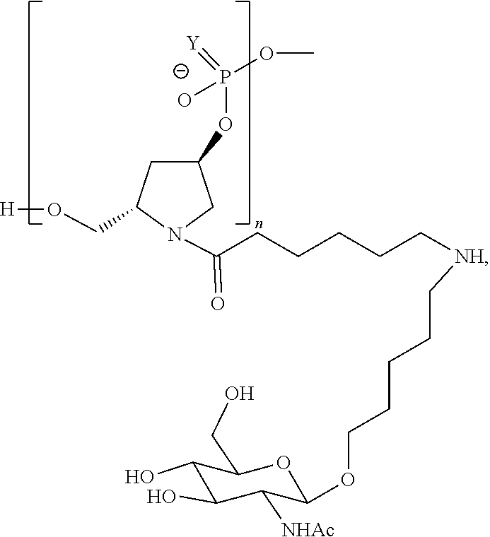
C1(CO[H])CC(OP(=[Y])(OC)[O-])CN1C(=O)CCCCC[NH]CCCCCOC1C([NHAc])C(O)C(O)C(CO)O1
